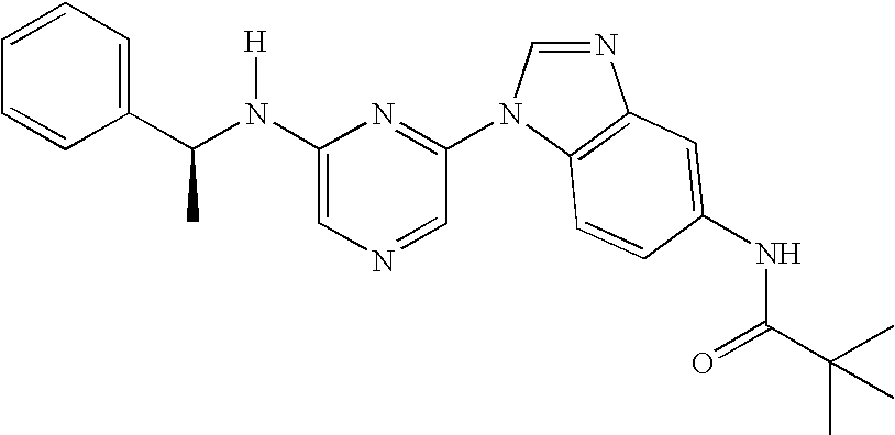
C1(N(C(C2=CC=CC=C2)C)[H])=CN=CC(N2C=NC3=C2C=CC(NC(C(C)(C)C)=O)=C3)=N1
